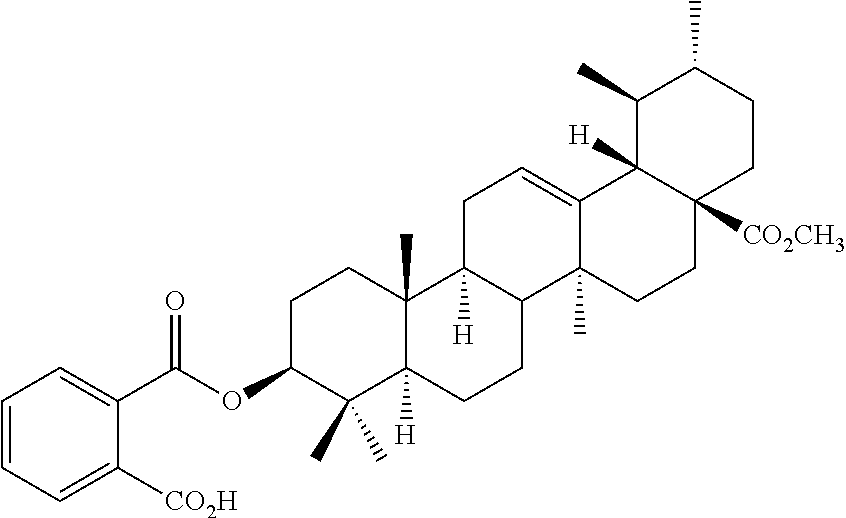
O(C1C(C)(C)C2([H])C(C)(CC1)C1([H])C(CC2)C2(C)C(=CC1)C1([H])C([CO2CH3])(CC2)CCC(C)C1C)C(C1=CC=CC=C1[CO2H])=O
